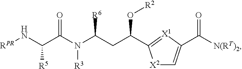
N([R3])(C(CC(O[R2])C1=[X1]C(C([N(RT)2])=O)=C[X2]1)[R6])C(C(N[RPR])[R5])=O
